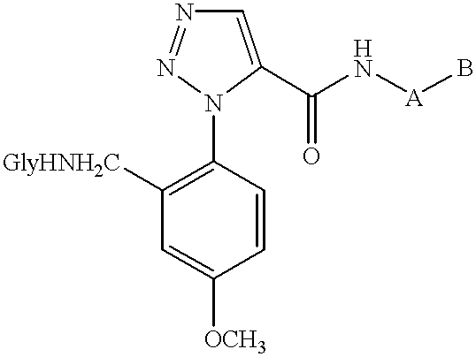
C1=C(C(N[A]B)=O)N(C2=C([GlyHNH2C])C=C([OCH3])C=C2)N=N1
